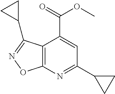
C12=C(N=C(C3CC3)C=C1C(OC)=O)ON=C2C1CC1
